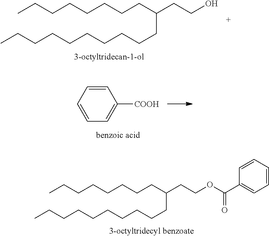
CCCCCCCCC(CCO)CCCCCCCCCC.C1=CC=CC([COOH])=C1.CCCCCCCCC(CCOC(=O)C1=CC=CC=C1)CCCCCCCCCC
